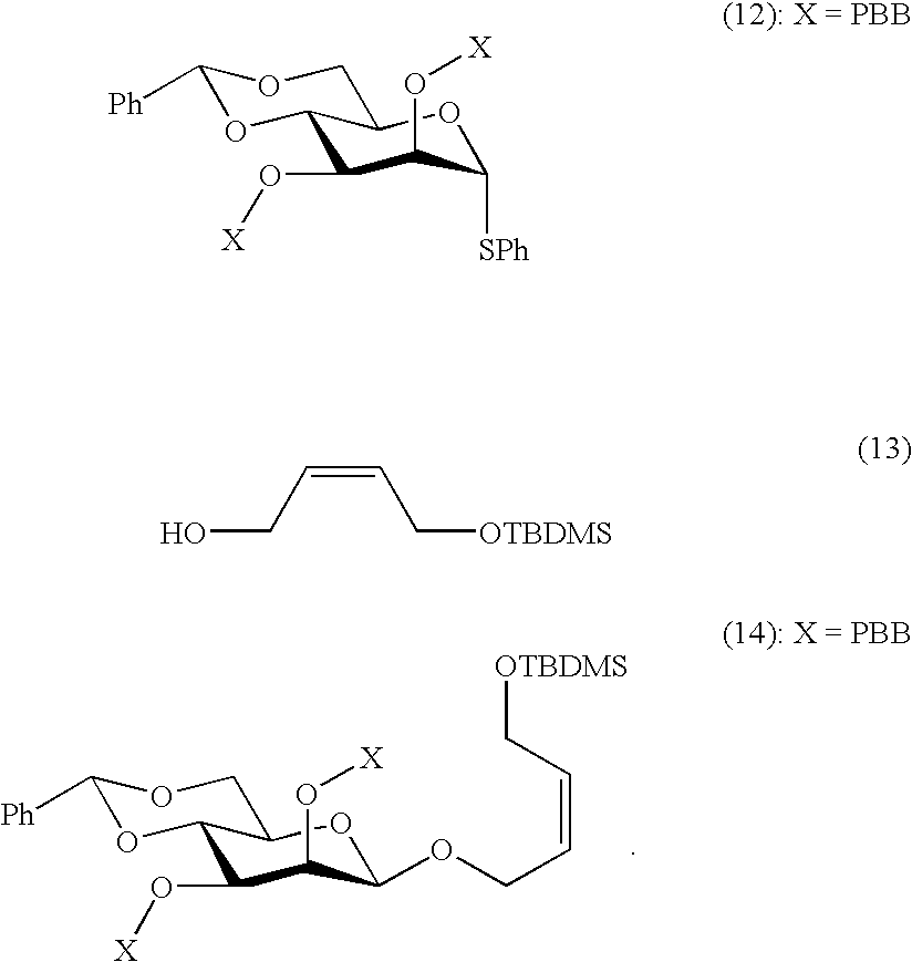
C1([Ph])OC2C(O[X])C(O[X])C([SPh])OC2CO1.C1([Ph])OC2C(O[X])C(O[X])C(OCC=CC[OTBDMS])OC2CO1.OCC=CC[OTBDMS]
